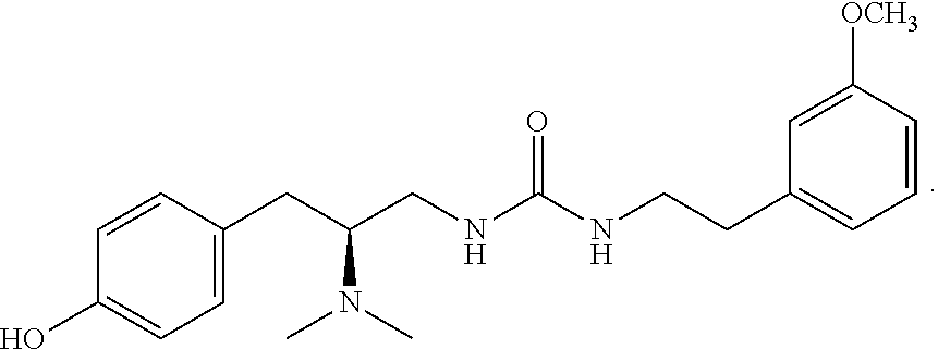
C1=CC(CC(N(C)C)CNC(NCCC2=CC=CC([OCH3])=C2)=O)=CC=C1O
